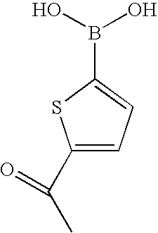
C1=C(C(C)=O)SC(B(O)O)=C1
